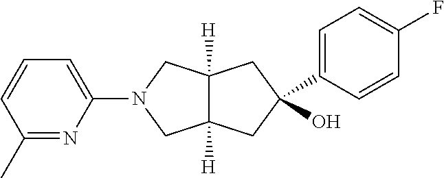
C1(C2(O)CC3([H])C([H])(CN(C4=CC=CC(C)=N4)C3)C2)=CC=C(F)C=C1
